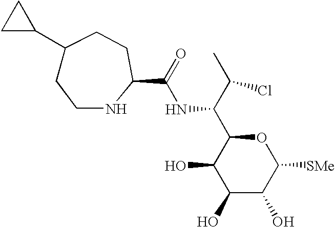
C1(O)C(O)C([SMe])OC(C(C(C)Cl)NC(=O)C2NCCC(C3CC3)CC2)C1O
